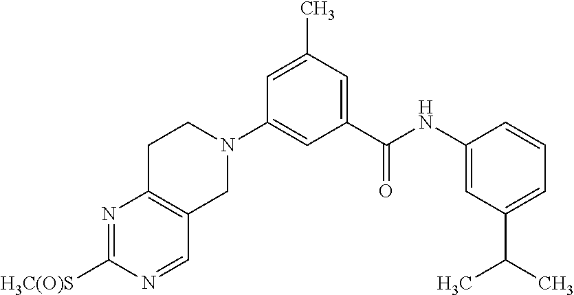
N1=C([H3C(O)S])N=CC2=C1CCN(C1=CC(C(NC3=CC(C(C)C)=CC=C3)=O)=CC(C)=C1)C2
